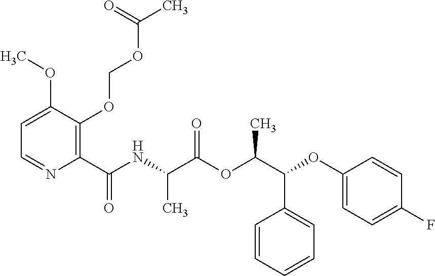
C1=C(OC)C(OCOC(C)=O)=C(C(NC(C(OC(C(OC2=CC=C(F)C=C2)C2=CC=CC=C2)C)=O)C)=O)N=C1
